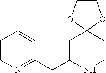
C1(CC2=NC=CC=C2)NCCC2(C1)OCCO2
